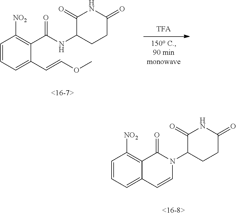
C1=CC=C(C=COC)C(C(NC2CCC(=O)NC2=O)=O)=C1[NO2].C1=CC=C2C(=C1[NO2])C(=O)N(C1CCC(=O)NC1=O)C=C2
